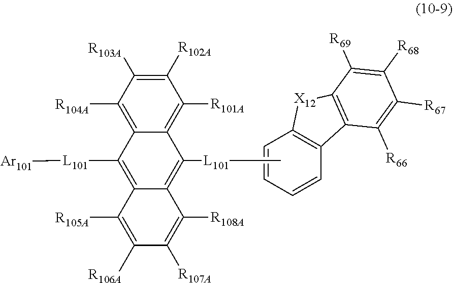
[X12]1C2=C(C=CC=C2)C2=C1C([R69])=C([R68])C([R67])=C2[R66].C1([R104A])=C2C(=C([R101A])C([R102A])=C1[R103A])C([L101]C)=C1C(=C2[L101][Ar101])C([R105A])=C([R106A])C([R107A])=C1[R108A]
